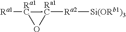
[Ra1][Ra1C]1O[Ra1C]1[Ra2][Si(ORb1)3]
